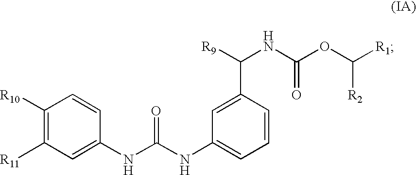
C1([R10])=C([R11])C=C(NC(NC2=CC=CC(C([R9])NC(OC([R2])[R1])=O)=C2)=O)C=C1
